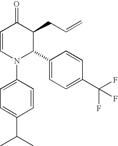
C1=CN(C2=CC=C(C(C)C)C=C2)C(C2=CC=C(C(F)(F)F)C=C2)C(CC=C)C1=O
